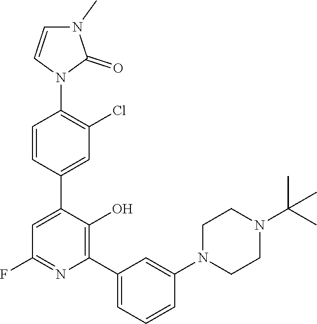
C1=CC(C2=CC(F)=NC(C3=CC=CC(N4CCN(C(C)(C)C)CC4)=C3)=C2O)=CC(Cl)=C1N1C(=O)N(C)C=C1
